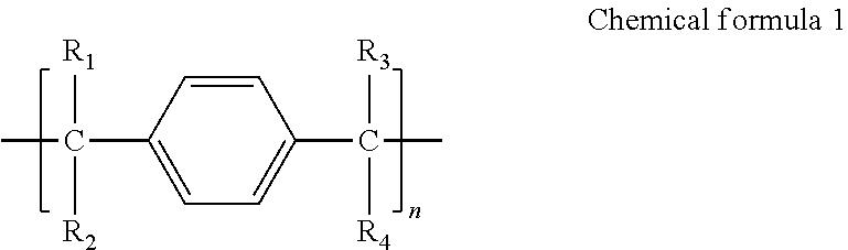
CC([R1])(C1=CC=C(C([R3])([R4])C)C=C1)[R2]
